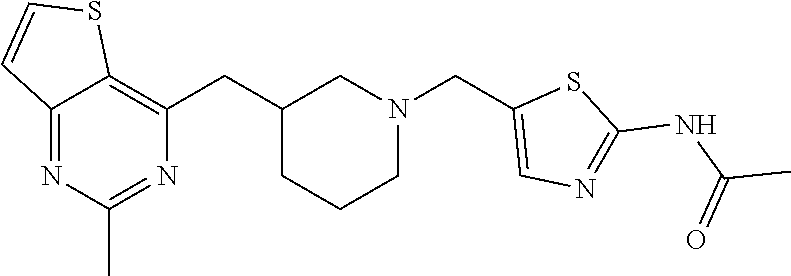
C(C1CCCN(CC2=CN=C(NC(=O)C)S2)C1)C1=C2C(=NC(C)=N1)C=CS2
